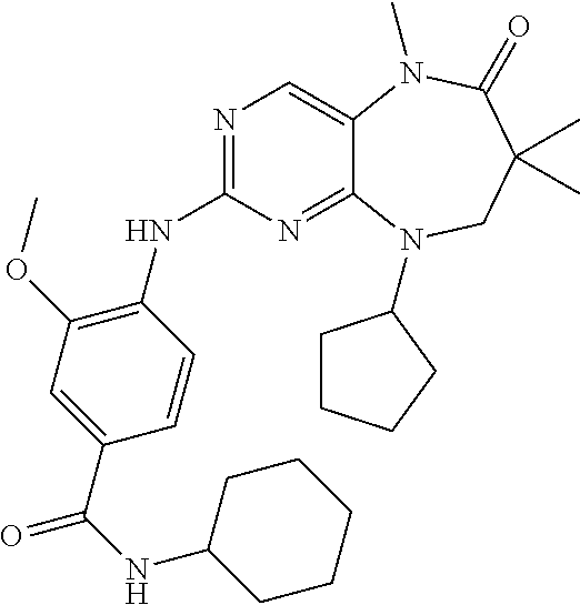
N1=C(NC2=C(OC)C=C(C(NC3CCCCC3)=O)C=C2)N=C2C(=C1)N(C)C(=O)C(C)(C)CN2C1CCCC1
